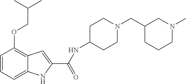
C1=CC=C2C(=C1OCC(C)C)C=C(C(=O)NC1CCN(CC3CCCN(C)C3)CC1)N2
